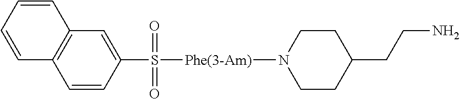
C12=C(C=C(S(=O)(=O)[Phe(3-Am)]N3CCC(CCN)CC3)C=C1)C=CC=C2
